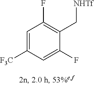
C1=C(F)C(C[NHTf])=C(F)C=C1[F3C]
